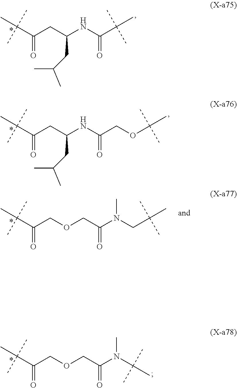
C(C(CC(NC(C(C)(C)C)=O)CC(C)C)=O)(C)(C)C.C(C(CC(NC(COC(C)(C)C)=O)CC(C)C)=O)(C)(C)C.C(C(COCC(N(C(C)(C)C)C)=O)=O)(C)(C)C.C(C(COCC(N(CC(C)(C)C)C)=O)=O)(C)(C)C
